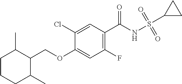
C1(Cl)=CC(C(NS(C2CC2)(=O)=O)=O)=C(F)C=C1OCC1C(C)CCCC1C
